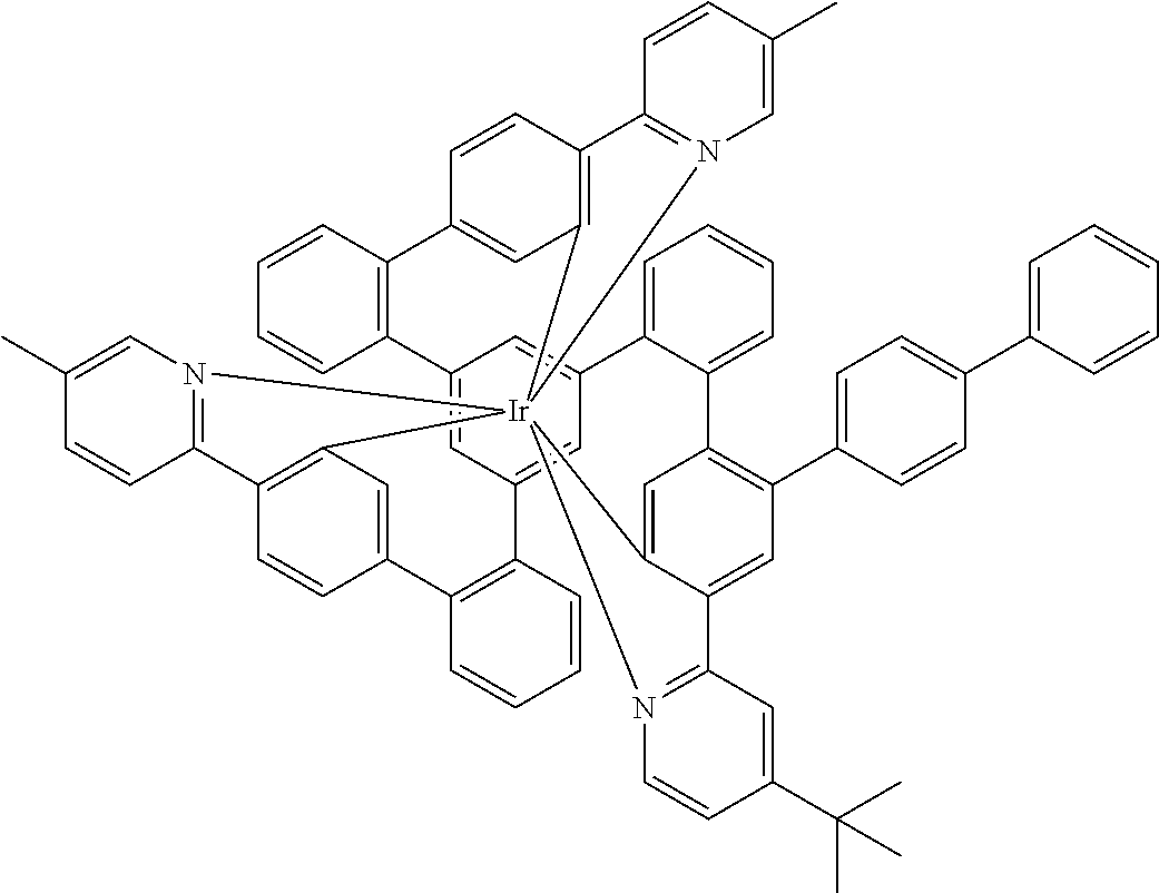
C12=CC3=CC(=C1)C1=CC=CC=C1C1=C(C4=CC=C(C5=CC=CC=C5)C=C4)C=C4C(=C1)[Ir]15(C6=C(C=CC(=C6)C6=C3C=CC=C6)C3=N1C=C(C)C=C3)(C1=C(C=CC(=C1)C1=C2C=CC=C1)C1=N5C=C(C)C=C1)N1=C4C=C(C(C)(C)C)C=C1
